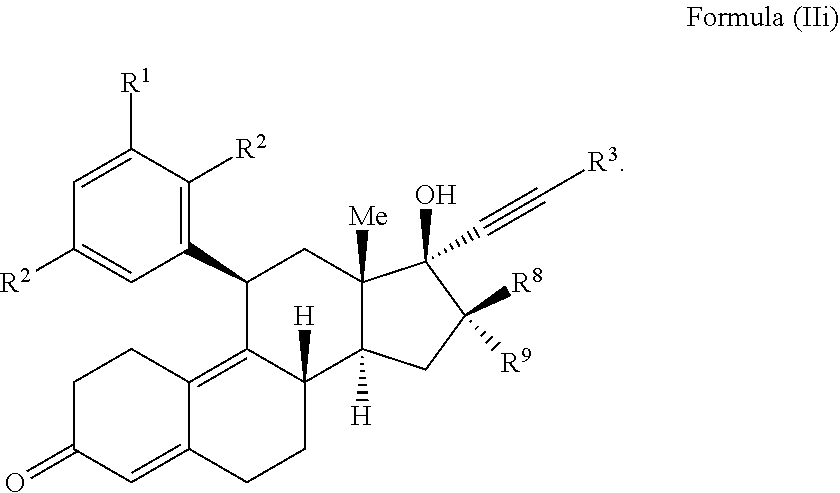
C1([R2])=CC(C2C3=C4C(=CC(=O)CC4)CCC3([H])C3([H])C([Me])(C2)C(O)(C#C[R3])C([R8])([R9])C3)=C([R2])C([R1])=C1
